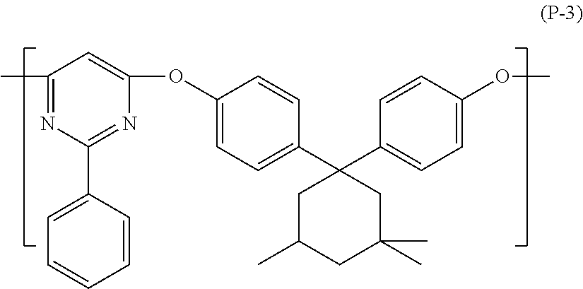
C1(C)=NC(C2=CC=CC=C2)=NC(OC2=CC=C(C3(C4=CC=C(OC)C=C4)CC(C)CC(C)(C)C3)C=C2)=C1
